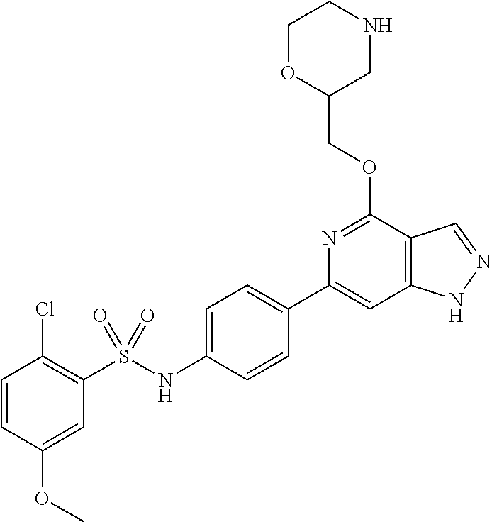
C1=CC(OC)=CC(S(NC2=CC=C(C3=CC4=C(C(OCC5CNCCO5)=N3)C=NN4)C=C2)(=O)=O)=C1Cl
